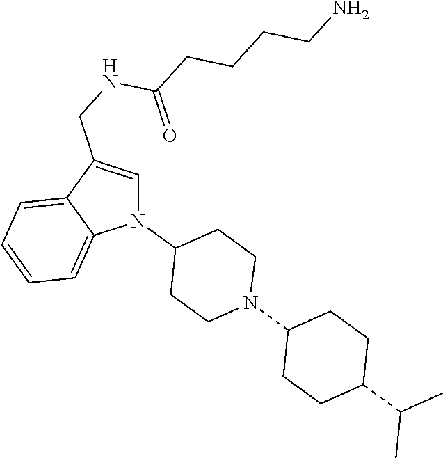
N1(C2CCN(C3CCC(C(C)C)CC3)CC2)C=C(CNC(CCCCN)=O)C2=CC=CC=C12
